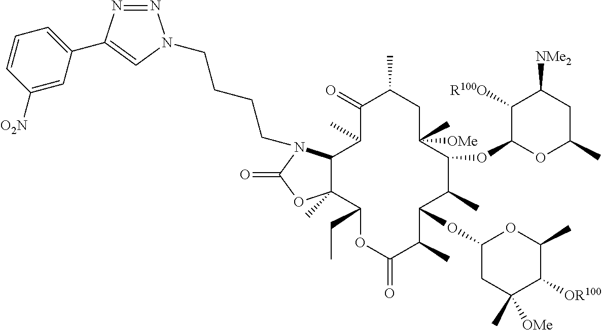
C12C(C)(C(CC)OC(=O)C(C)C(OC3CC(C)([OMe])C([OR100])C(C)O3)C(C)C(OC3OC(C)CC([NMe2])C3[R100O])C([OMe])(C)CC(C)C(=O)C1C)OC(=O)N2CCCCN1N=NC(C2=CC=CC([O2N])=C2)=C1
